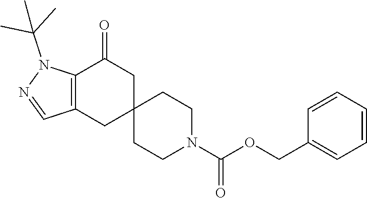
C12=C(CC3(CC1=O)CCN(C(OCC1=CC=CC=C1)=O)CC3)C=NN2C(C)(C)C
